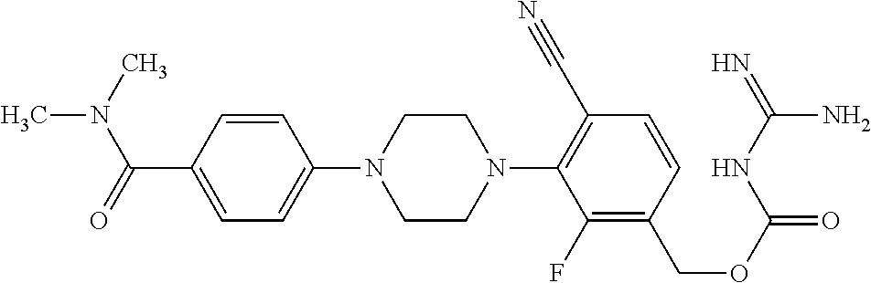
C1=CC(C(=O)N(C)C)=CC=C1N1CCN(C2=C(C#N)C=CC(COC(=O)NC(=N)N)=C2F)CC1
